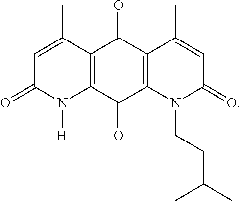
C1=C(C)C2=C(N([H])C1=O)C(=O)C1=C(C2=O)C(C)=CC(=O)N1CCC(C)C
